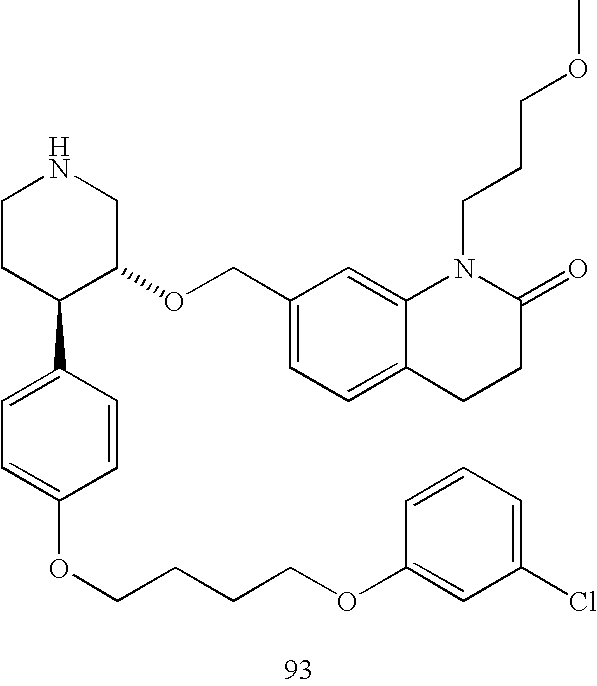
C1CC(C2=CC=C(OCCCCOC3=CC(Cl)=CC=C3)C=C2)C(OCC2=CC=C3C(=C2)N(CCCOC)C(=O)CC3)CN1
